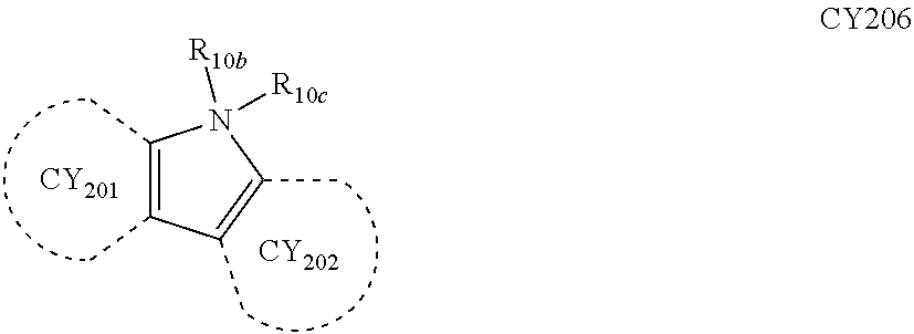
C1(C)=C(C)C(C)=C(C)N1([R10c])[R10b].[CY201].[CY202]
